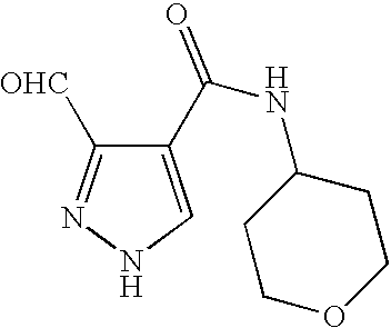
C1(C(NC2CCOCC2)=O)=CNN=C1[OHC]
